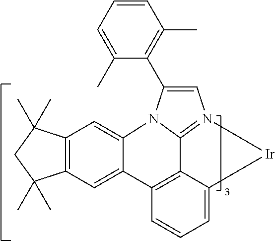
C12=C(C=C3C(=C1)N1C4=N(C=C1C1=C(C)C=CC=C1C)[Ir]C1=CC=CC3=C14)C(C)(C)CC2(C)C
